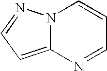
N12C(=CC=N1)N=CC=C2
